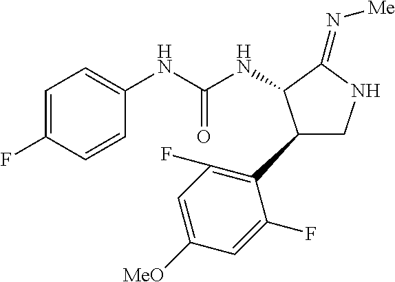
C1=C(F)C=CC(NC(NC2C(C3=C(F)C=C([MeO])C=C3F)CNC2=N[Me])=O)=C1
